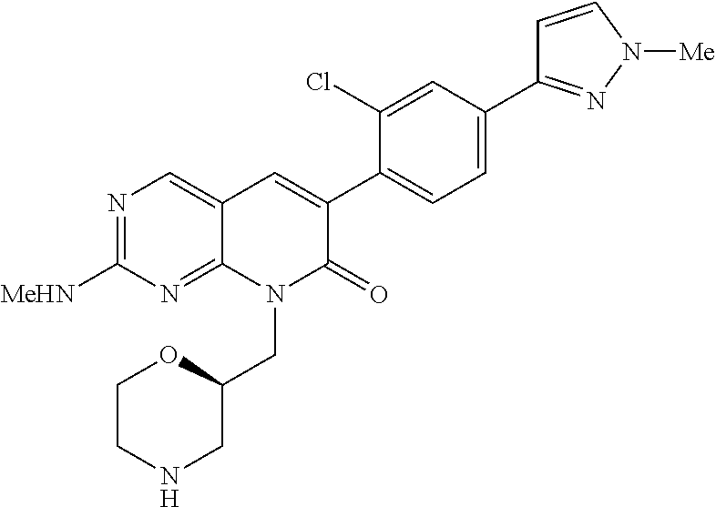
N1=C([MeHN])N=C2C(=C1)C=C(C1=CC=C(C3=NN([Me])C=C3)C=C1Cl)C(=O)N2CC1OCCNC1
